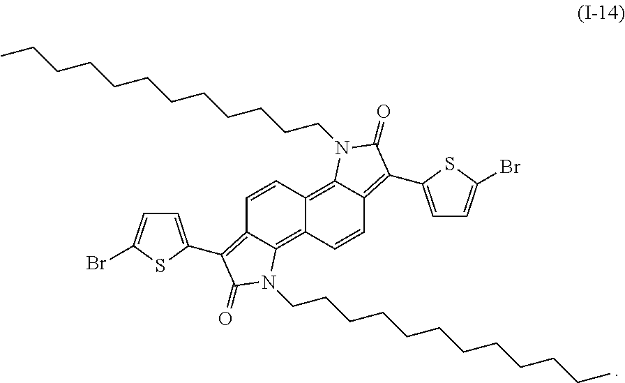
C1=CC2=C3C(=C(C4=CC=C(Br)S4)C(=O)N3CCCCCCCCCCCC)C=CC2=C2C1=C(C1=CC=C(Br)S1)C(=O)N2CCCCCCCCCCCC
